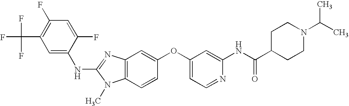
C1=C(F)C(NC2=NC3=C(N2C)C=CC(OC2=CC=NC(NC(C4CCN(C(C)C)CC4)=O)=C2)=C3)=CC(C(F)(F)F)=C1F
